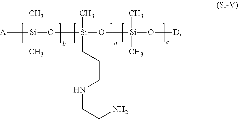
[A][Si](O[Si](C)(O[Si](O[D])(C)C)CCCNCCN)(C)C
